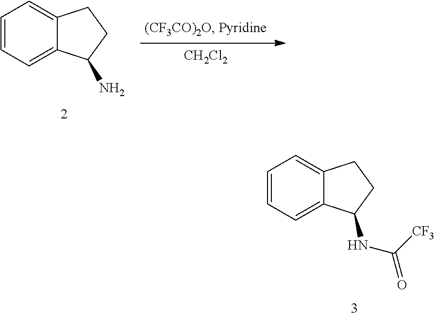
C1=CC=C2C(=C1)CCC2NC([CF3])=O.C1=CC=C2C(=C1)CCC2N.[CH2Cl2]
